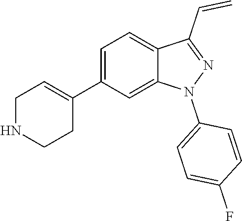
C1(C2=CCNCC2)=CC=C2C(=C1)N(C1=CC=C(F)C=C1)N=C2C=C
